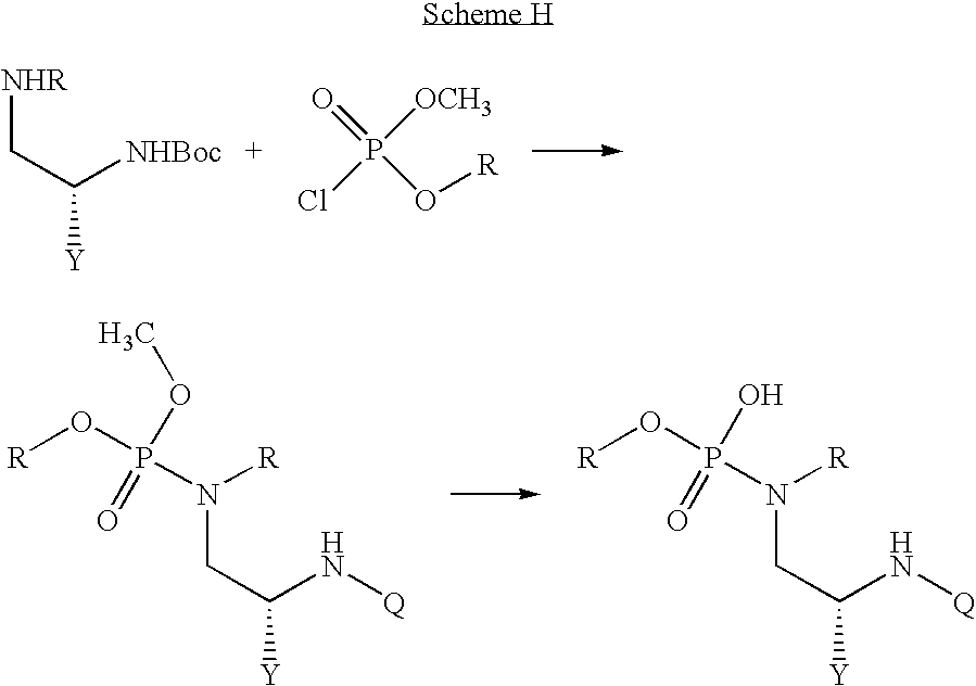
[NHR]CC([NHBoc])[Y].ClP(O[R])([OCH3])=O.N(CC(N[Q])[Y])(P(O[R])(OC)=O)[R].N(CC(N[Q])[Y])(P(O[R])(O)=O)[R]
